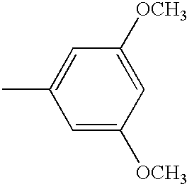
CC1=CC([OCH3])=CC([OCH3])=C1
